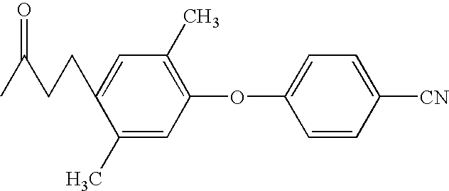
C1=C(CCC(C)=O)C(C)=CC(OC2=CC=C([CN])C=C2)=C1C
